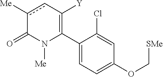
C1(C2=C([Y])cc([Me])C(=O)N2[Me])=CC=C(OC[SMe])C=C1Cl
